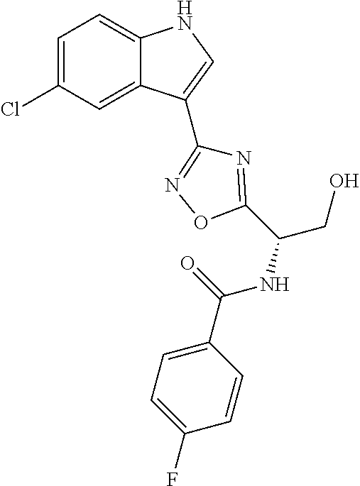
C1=C(Cl)C=C2C(=C1)NC=C2C1=NOC(C(NC(=O)C2=CC=C(F)C=C2)CO)=N1
